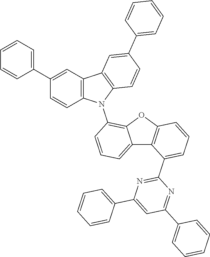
C12=CC=CC(N3C4=C(C5=C3C=CC(C3=CC=CC=C3)=C5)C=C(C3=CC=CC=C3)C=C4)=C1OC1=C2C(C2=NC(C3=CC=CC=C3)=CC(C3=CC=CC=C3)=N2)=CC=C1
